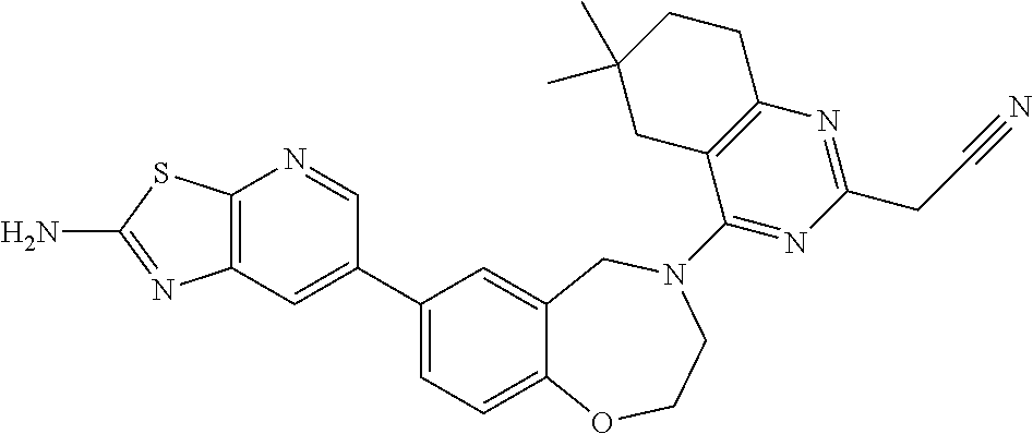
C12=C(C=C(C3=CC=C4C(=C3)CN(C3=NC(CC#N)=NC5=C3CC(C)(C)CC5)CCO4)C=N1)N=C(N)S2
